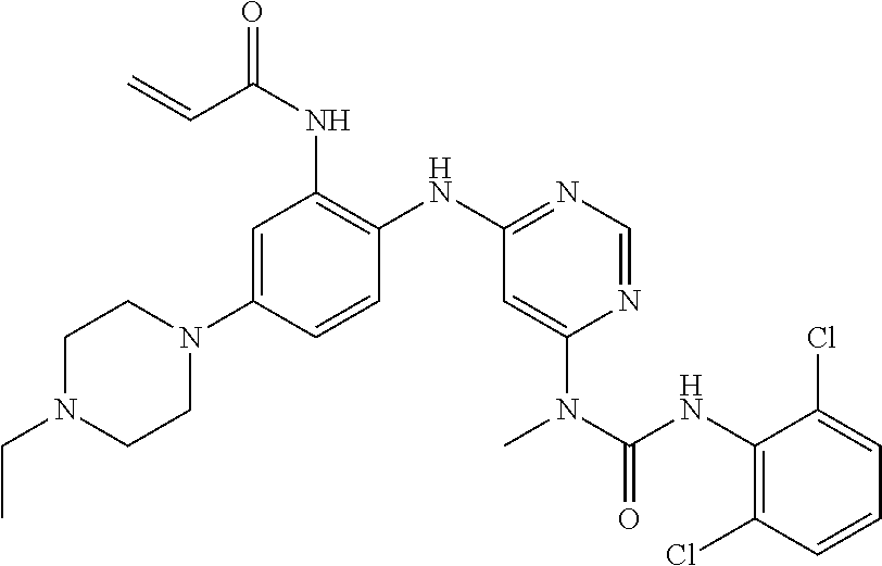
C1(N2CCN(CC)CC2)=CC(NC(=O)C=C)=C(NC2=NC=NC(N(C(NC3=C(Cl)C=CC=C3Cl)=O)C)=C2)C=C1
